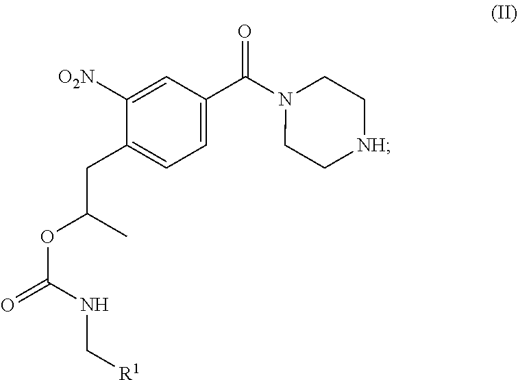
C1(C(N2CC[NH]CC2)=O)=CC=C(CC(OC(=O)NC[R1])C)C([O2N])=C1
